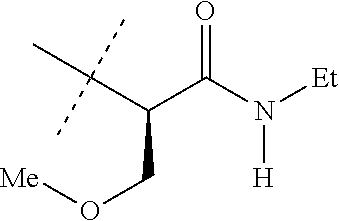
O=C(N([Et])[H])C(C(C)(C)C)CO[Me]
